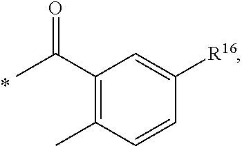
C1(C(C)=O)=C(C)C=CC([R16])=C1
